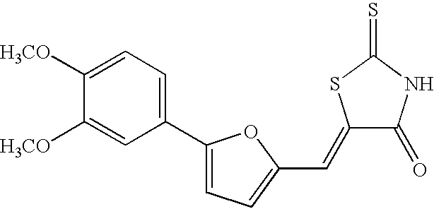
C1(C2=CC=C(C=C3C(=O)NC(=S)S3)O2)=CC=C([H3CO])C([H3CO])=C1
